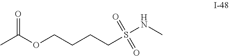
CC(OCCCCS(NC)(=O)=O)=O
